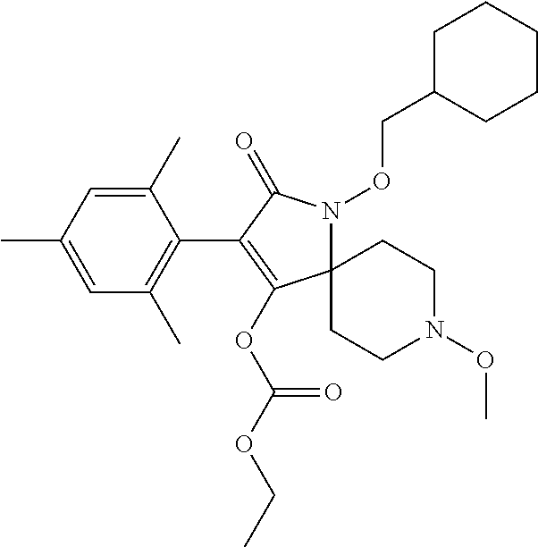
C12(N(OCC3CCCCC3)C(=O)C(C3=C(C)C=C(C)C=C3C)=C1OC(OCC)=O)CCN(OC)CC2
